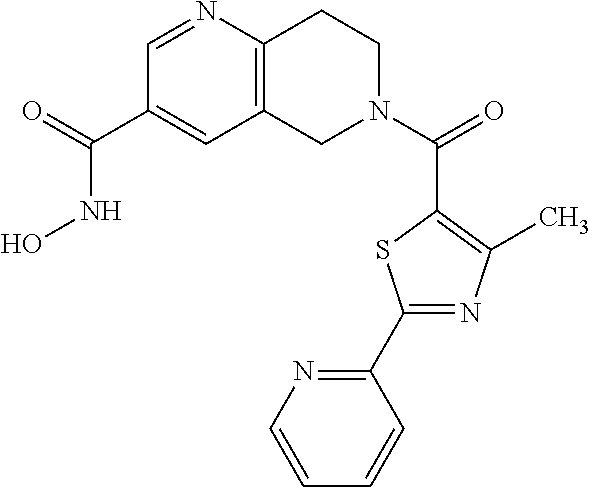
C12=C(N=CC(C(=O)NO)=C1)CCN(C(=O)C1=C(C)N=C(C3=NC=CC=C3)S1)C2
